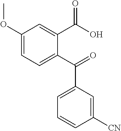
C1(OC)=CC=C(C(=O)C2=CC=CC([CN])=C2)C(C(O)=O)=C1
